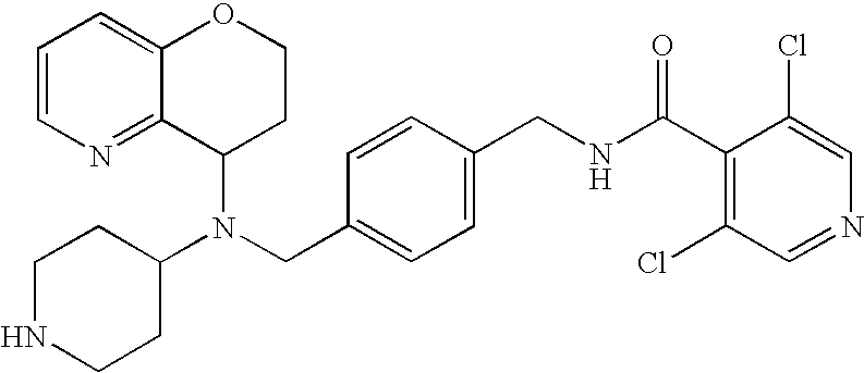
N(CC1=CC=C(CNC(C2=C(Cl)C=NC=C2Cl)=O)C=C1)(C1CCOC2=CC=CN=C12)C1CCNCC1
